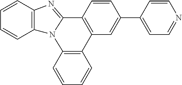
C1=CC2=C(C=C1)N1C(=NC3=C1C=CC=C3)C1=C2C=C(C2=CC=NC=C2)C=C1
